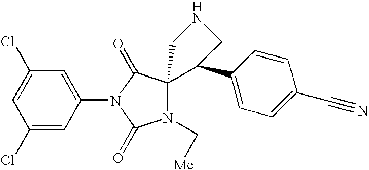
C1(Cl)=CC(Cl)=CC(N2C(=O)N(C[Me])C3(C2=O)C(C2=CC=C(C#N)C=C2)CNC3)=C1
